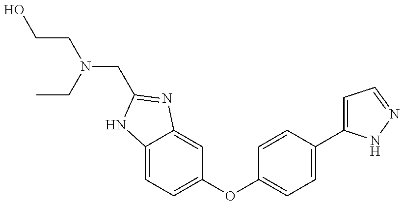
OCCN(CC1=NC2=CC(OC3=CC=C(C4=CC=NN4)C=C3)=CC=C2N1)CC
